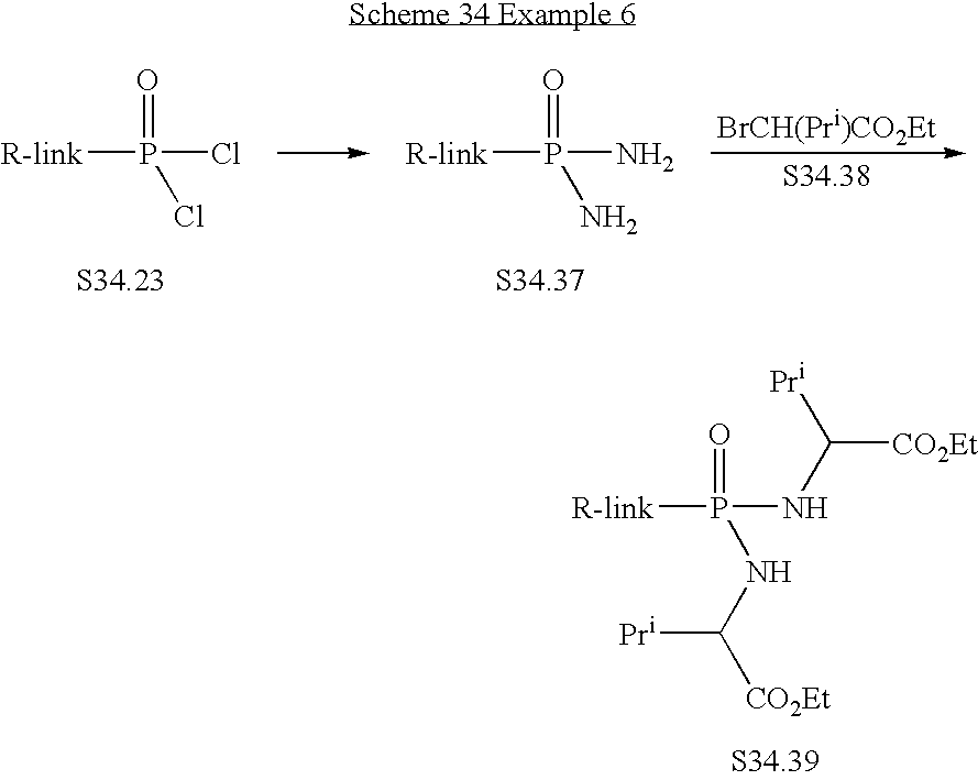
[R-link]P(Cl)(=O)Cl.[R-link]P(N)(=O)N.[R-link]P(NC([CO2Et])[Pr])(=O)NC([CO2Et])[Pr]
